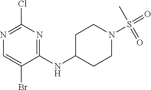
C1(NC2CCN(S(=O)(C)=O)CC2)=NC(Cl)=NC=C1Br
